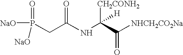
N(C(CP(=O)([NaO])[NaO])=O)C(C([NHCH2CO2Na])=O)([CH2CONH2])[H]
